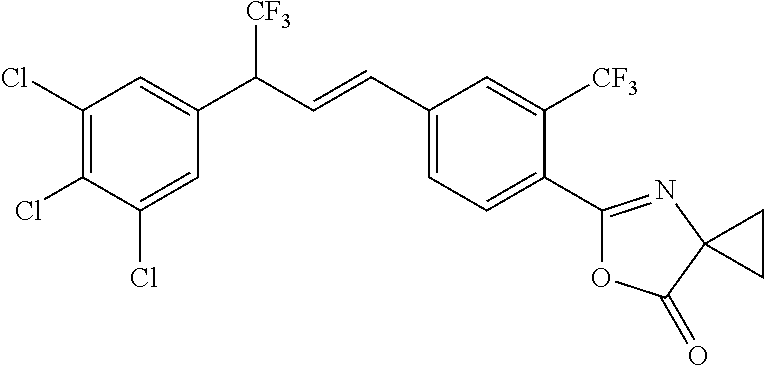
C1(Cl)=C(Cl)C(Cl)=CC(C(C=CC2=CC=C(C3=NC4(C(=O)O3)CC4)C([CF3])=C2)[CF3])=C1
